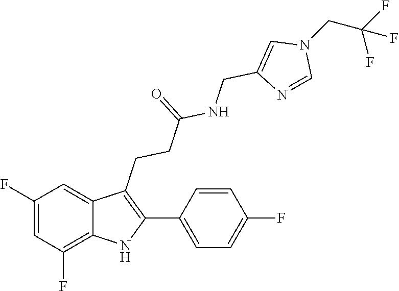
C1(C2=C(CCC(=O)NCC3=CN(CC(F)(F)F)C=N3)C3=CC(F)=CC(F)=C3N2)=CC=C(F)C=C1
